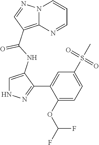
C1(NC(C2=C3N(N=C2)C=CC=N3)=O)=CNN=C1C1=CC(S(C)(=O)=O)=CC=C1OC(F)F
